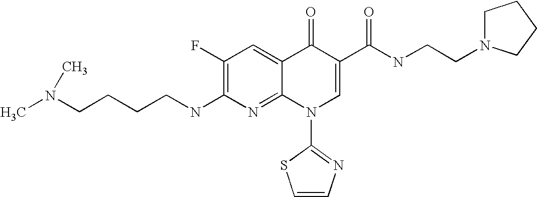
C(CCNC1=C(F)C=C2C(=N1)N(C1=NC=CS1)C=C(C(NCCN1CCCC1)=O)C2=O)CN(C)C
